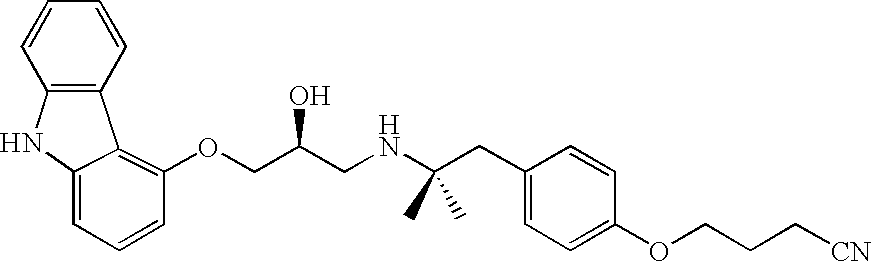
C1=C2NC3=C(C2=C(OCC(CNC(CC2=CC=C(OCCC[CN])C=C2)(C)C)O)C=C1)C=CC=C3
